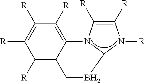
[R]C1=C([R])C([R])=C2C(=C1[R])CBC1N2C([R])=C([R])N1[R]
